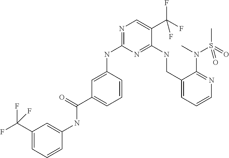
C1=C(NC2=NC=C(C(F)(F)F)C(NCC3=CC=CN=C3N(C)S(=O)(C)=O)=N2)C=CC=C1C(=O)NC1=CC(C(F)(F)F)=CC=C1
